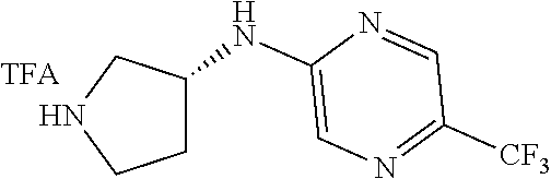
N1CCC(NC2=CN=C([CF3])C=N2)C1
